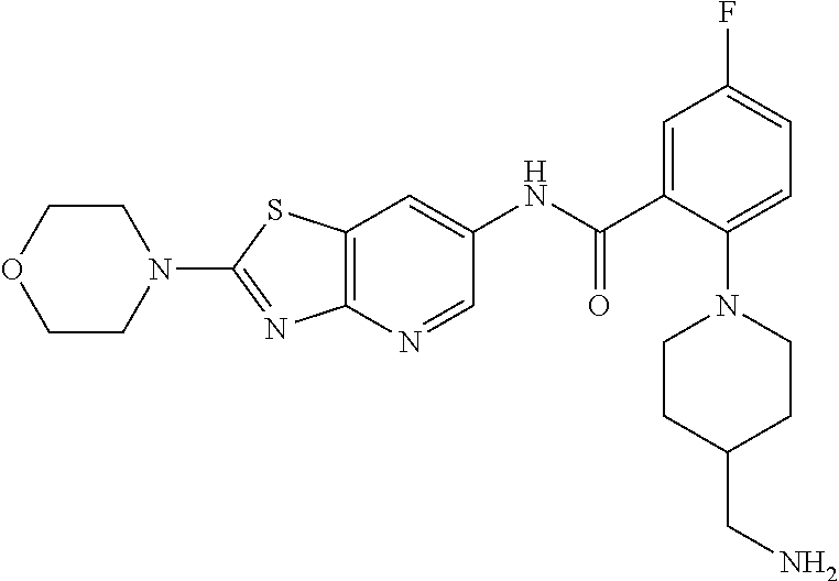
C12=C(N=CC(NC(C3=CC(F)=CC=C3N3CCC(CN)CC3)=O)=C1)N=C(N1CCOCC1)S2
